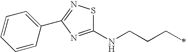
C1(NCCCC)=NC(C2=CC=CC=C2)=NS1
